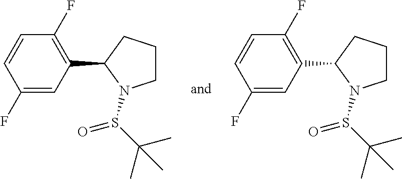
C1(F)=CC(C2N(S(C(C)(C)C)=O)CCC2)=C(F)C=C1.C1(F)=CC(C2N(S(C(C)(C)C)=O)CCC2)=C(F)C=C1
